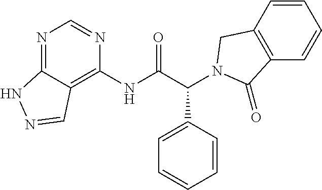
C1(NC(C(C2=CC=CC=C2)N2CC3=C(C=CC=C3)C2=O)=O)=C2C(=NC=N1)NN=C2
